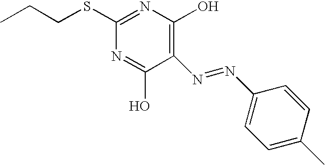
C1(N=NC2=CC=C(C)C=C2)=C(O)N=C(SCCC)N=C1O
